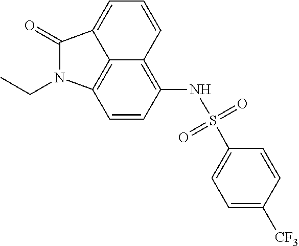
C12=C3C=CC(NS(C4=CC=C([CF3])C=C4)(=O)=O)=C1C=CC=C2C(=O)N3CC
